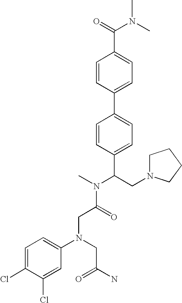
C(C(N(C)C(CN1CCCC1)C1=CC=C(C2=CC=C(C(=O)N(C)C)C=C2)C=C1)=O)N(C1=CC=C(Cl)C(Cl)=C1)CC(N)=O
